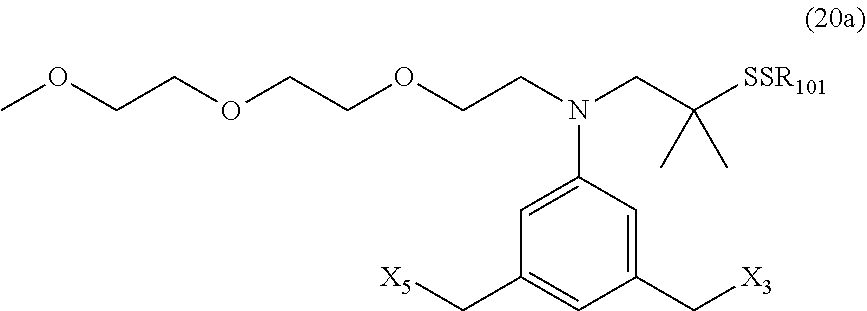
COCCOCCOCCN(CC([SSR101])(C)C)C1=CC(C[X5])=CC(C[X3])=C1
